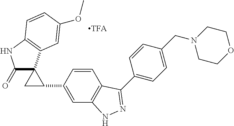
C1(=O)C2(C3=C(N1)C=CC(OC)=C3)CC2C1=CC2=C(C=C1)C(C1=CC=C(CN3CCOCC3)C=C1)=NN2
